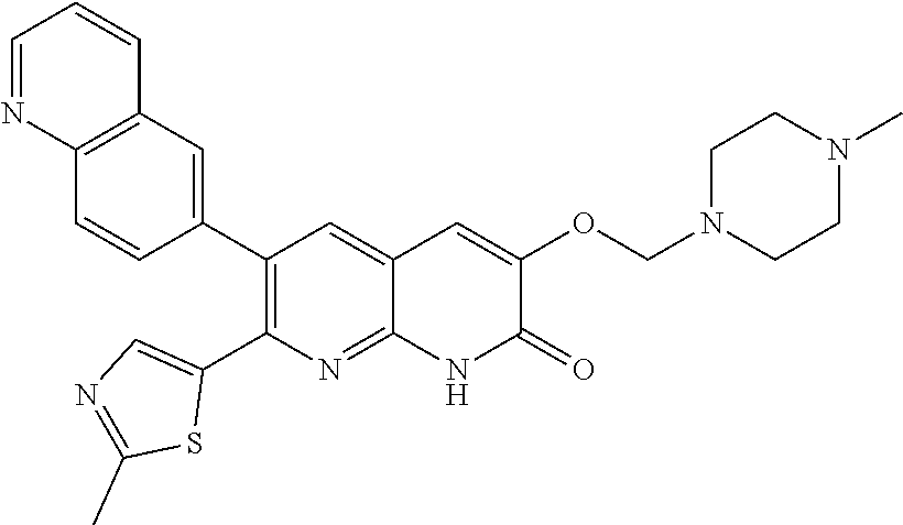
C12=C(C=C(C3=C(C4=CN=C(C)S4)N=C4C(=C3)C=C(OCN3CCN(C)CC3)C(=O)N4)C=C1)C=CC=N2
